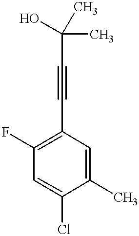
C1(F)=C(C#CC(O)(C)C)C=C(C)C(Cl)=C1
